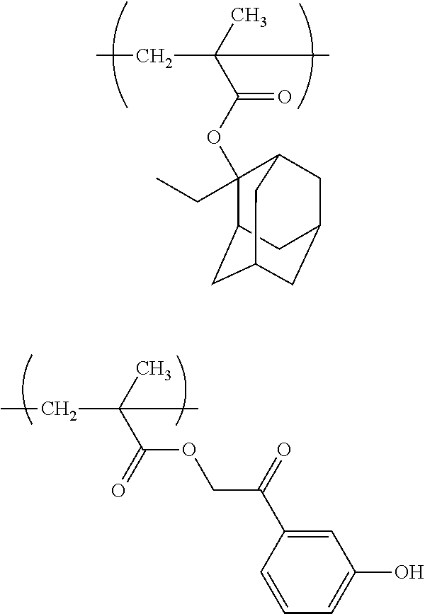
C(C(C)(C)C(OC1(CC)C2CC3CC(CC1C3)C2)=O)C.C(C(C)(C(OCC(=O)C1=CC(O)=CC=C1)=O)C)C
